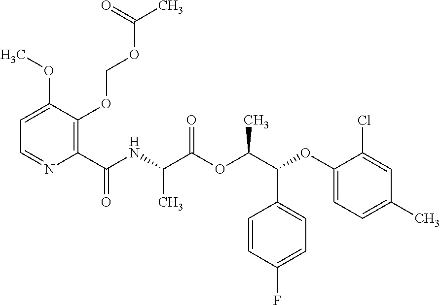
C1=C(OC)C(OCOC(C)=O)=C(C(NC(C(OC(C(OC2=CC=C(C)C=C2Cl)C2=CC=C(F)C=C2)C)=O)C)=O)N=C1
